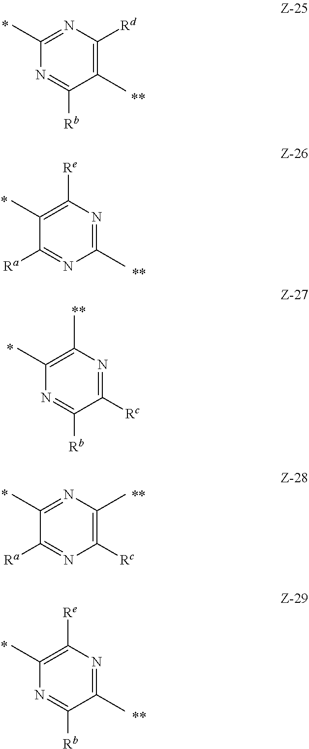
C1(C)=C([Rd])N=C(C)N=C1[Rb].C1(C)=NC([Re])=C(C)C([Ra])=N1.C1([Rc])=NC(C)=C(C)N=C1[Rb].C1([Rc])=C(C)N=C(C)C([Ra])=N1.C1(C)=NC([Re])=C(C)N=C1[Rb]
